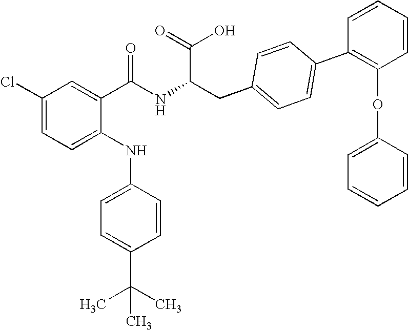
C1(Cl)=CC=C(NC2=CC=C(C(C)(C)C)C=C2)C(C(NC(CC2=CC=C(C3=C(OC4=CC=CC=C4)C=CC=C3)C=C2)C(=O)O)=O)=C1
